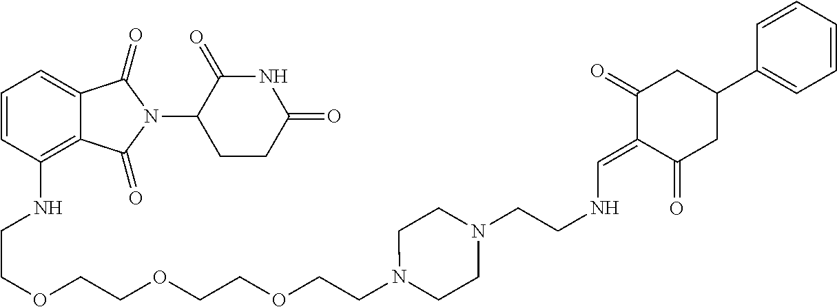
C12=C(NCCOCCOCCOCCN3CCN(CCNC=C4C(=O)CC(C5=CC=CC=C5)CC4=O)CC3)C=CC=C1C(=O)N(C1C(=O)NC(=O)CC1)C2=O
